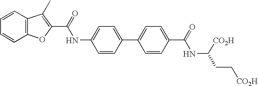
C12=C(C=CC=C1)C(C)=C(C(=O)NC1=CC=C(C3=CC=C(C(NC([CO2H])CC[CO2H])=O)C=C3)C=C1)O2
